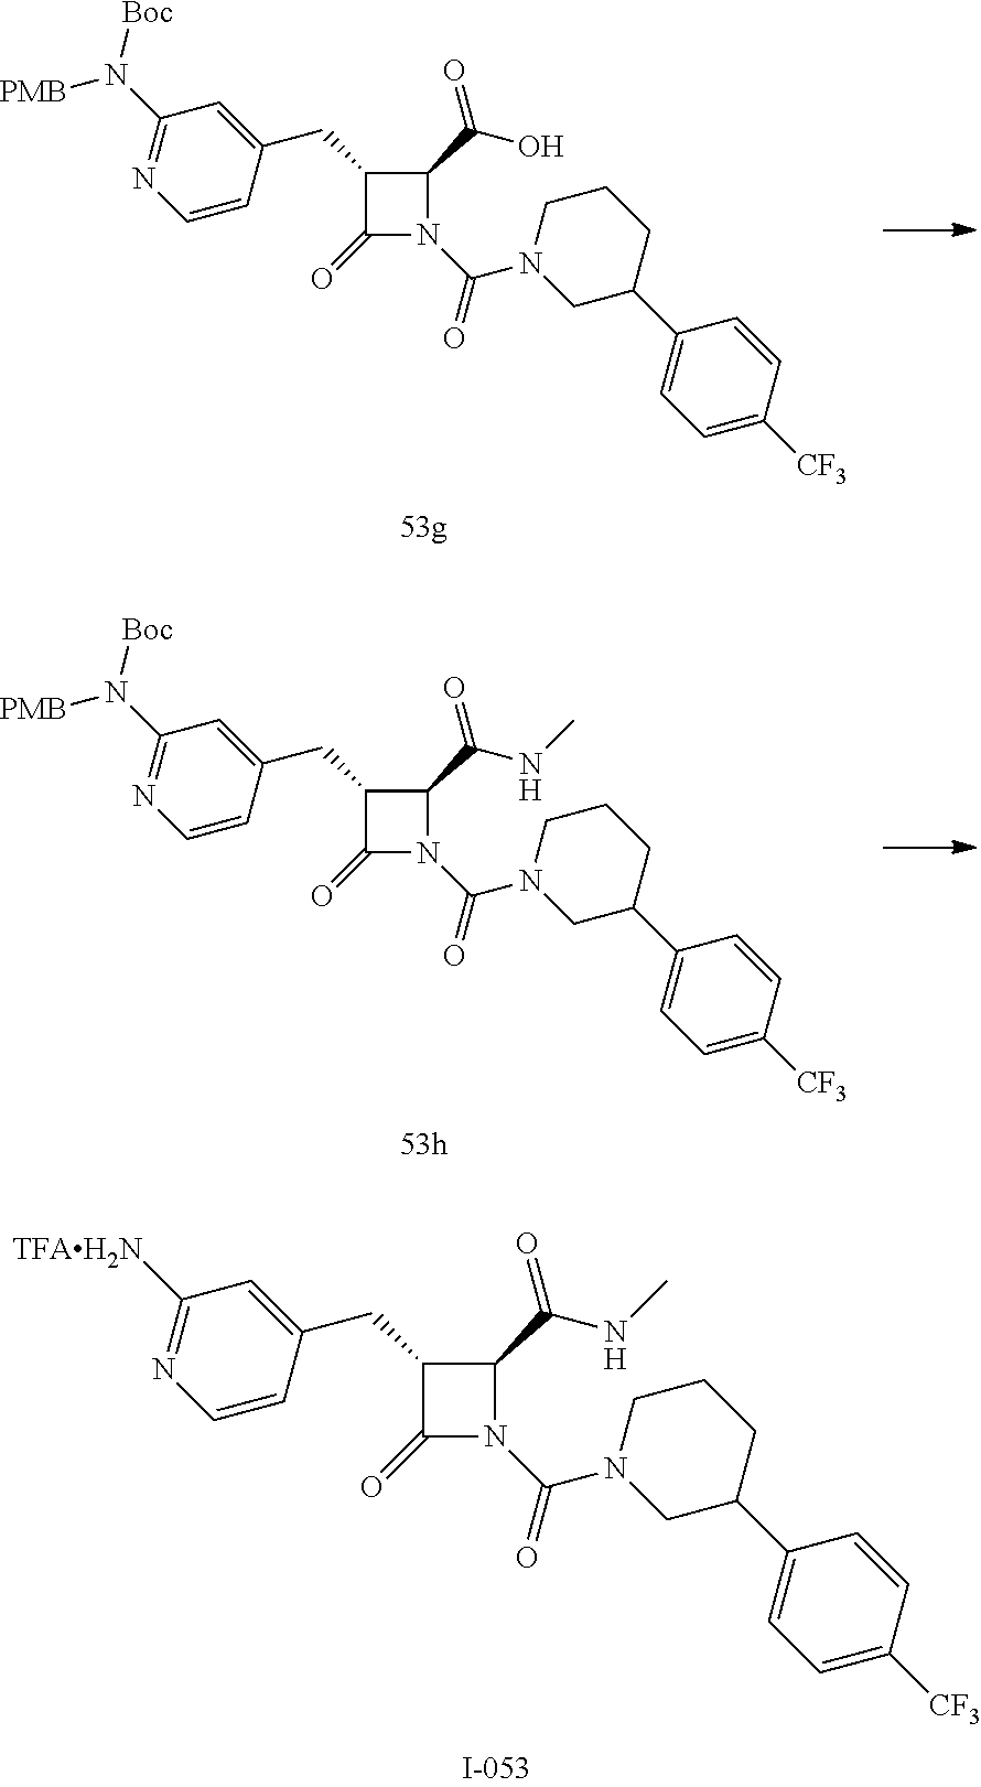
C1(CC2=CC(N([PMB])[Boc])=NC=C2)C(C(=O)O)N(C(=O)N2CC(C3=CC=C([CF3])C=C3)CCC2)C1=O.C1(CC2=CC(N([PMB])[Boc])=NC=C2)C(C(=O)NC)N(C(=O)N2CC(C3=CC=C([CF3])C=C3)CCC2)C1=O.C1(CC2=CC([TFAH2N])=NC=C2)C(C(=O)NC)N(C(=O)N2CC(C3=CC=C([CF3])C=C3)CCC2)C1=O
